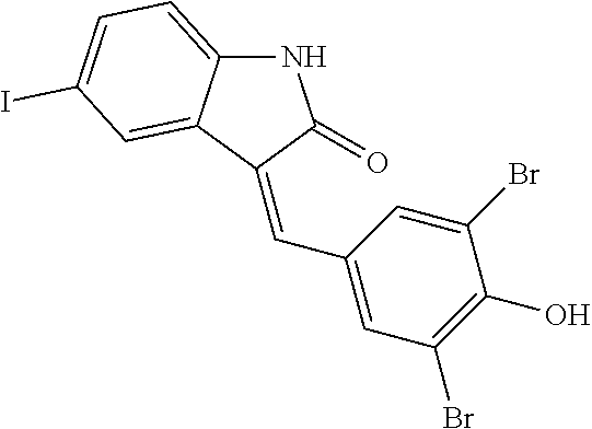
N1C2=CC=C(I)C=C2C(=CC2=CC(Br)=C(O)C(Br)=C2)C1=O
